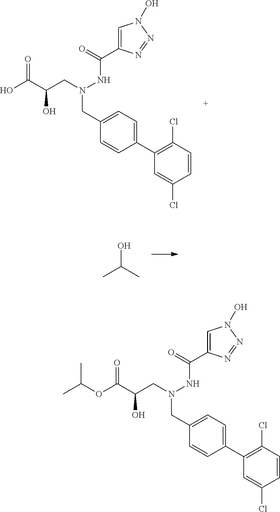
C1=C(Cl)C=CC(Cl)=C1C1=CC=C(CN(CC(C(O)=O)O)NC(C2=CN(O)N=N2)=O)C=C1.OC(C)C.C1=C(Cl)C=CC(Cl)=C1C1=CC=C(CN(CC(C(OC(C)C)=O)O)NC(C2=CN(O)N=N2)=O)C=C1
